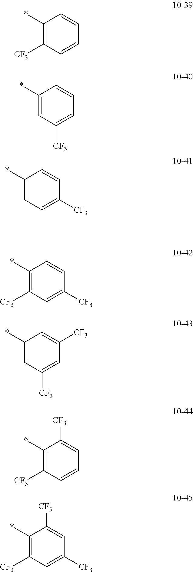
C1=CC(*)=C([CF3])C=C1.C1=CC(*)=CC([CF3])=C1.C1=CC(*)=CC=C1[CF3].C1=CC(*)=C([CF3])C=C1[CF3].C1([CF3])=CC(*)=CC([CF3])=C1.C1=C([CF3])C(*)=C([CF3])C=C1.C1=C([CF3])C(*)=C([CF3])C=C1[CF3]
